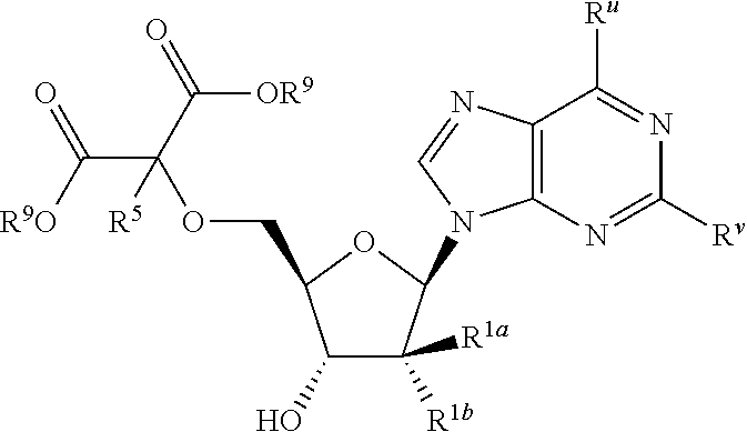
C1(O)C([R1b])([R1a])C(N2C3=C(C([Ru])=NC([Rv])=N3)N=C2)OC1COC([R5])(C([R9O])=O)C(=O)[OR9]
